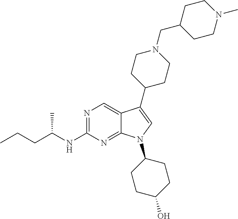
N1=C(NC(CCC)C)N=C2C(=C1)C(C1CCN(CC3CCN(C)CC3)CC1)=CN2C1CCC(O)CC1
